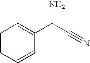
C1=CC=CC(C(C#N)N)=C1
